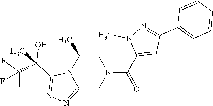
C12=NN=C(C(C)(C(F)(F)F)O)N1C(C)CN(C(C1=CC(C3=CC=CC=C3)=NN1C)=O)C2
